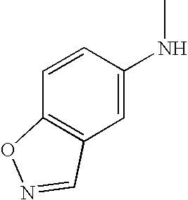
C1=C(NC)C=CC2=C1C=NO2
